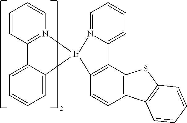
C12=CC=CC=C1[Ir]1(N3=C2C=CC=C3)C2=C(C3=C(C=C2)C2=C(S3)C=CC=C2)C2=CC=CC=N21
